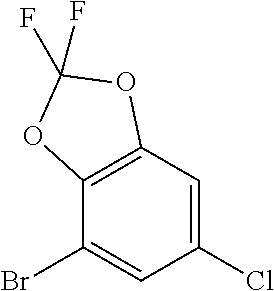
C12=C(C=C(Cl)C=C1Br)OC(F)(F)O2
